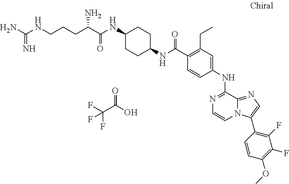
C(C1=C(CC)C=C(NC2=NC=CN3C2=NC=C3C2=C(F)C(F)=C(OC)C=C2)C=C1)(=O)NC1CCC(NC(C(CCCNC(N)=N)N)=O)CC1.C(C(O)=O)(F)(F)F
